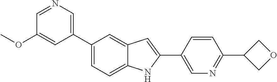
C1=NC=C(C2=CC=C3C(=C2)C=C(C2=CN=C(C4COC4)C=C2)N3)C=C1OC
